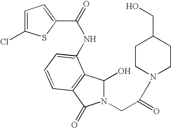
C1=C(Cl)SC(C(=O)NC2=CC=CC3=C2C(O)N(CC(=O)N2CCC(CO)CC2)C3=O)=C1
